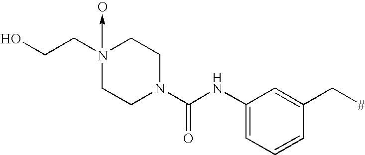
N1(CCO)CCN(C(NC2=CC=CC(C[#])=C2)=O)CC1.O
